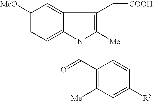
C1([MeO])=CC=C2C(=C1)C(C[COOH])=C([Me])N2C(C1=C([Me])C=C([R5])C=C1)=O
